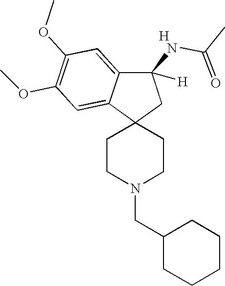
C1CN(CC2CCCCC2)CCC12CC(NC(C)=O)([H])C1=CC(OC)=C(OC)C=C21.[H]
